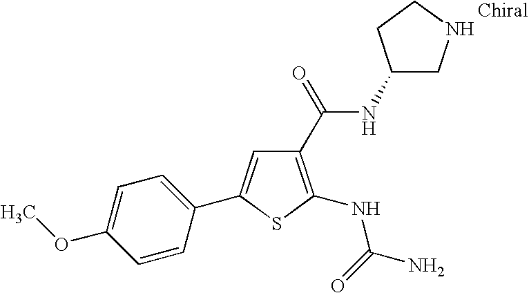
C1=C(OC)C=CC(C2=CC(C(NC3CCNC3)=O)=C(NC(=O)N)S2)=C1
